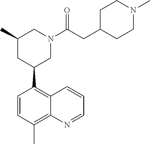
C1=CC(C)=C2C(=C1C1CN(C(CC3CCN(C)CC3)=O)CC(C)C1)C=CC=N2
